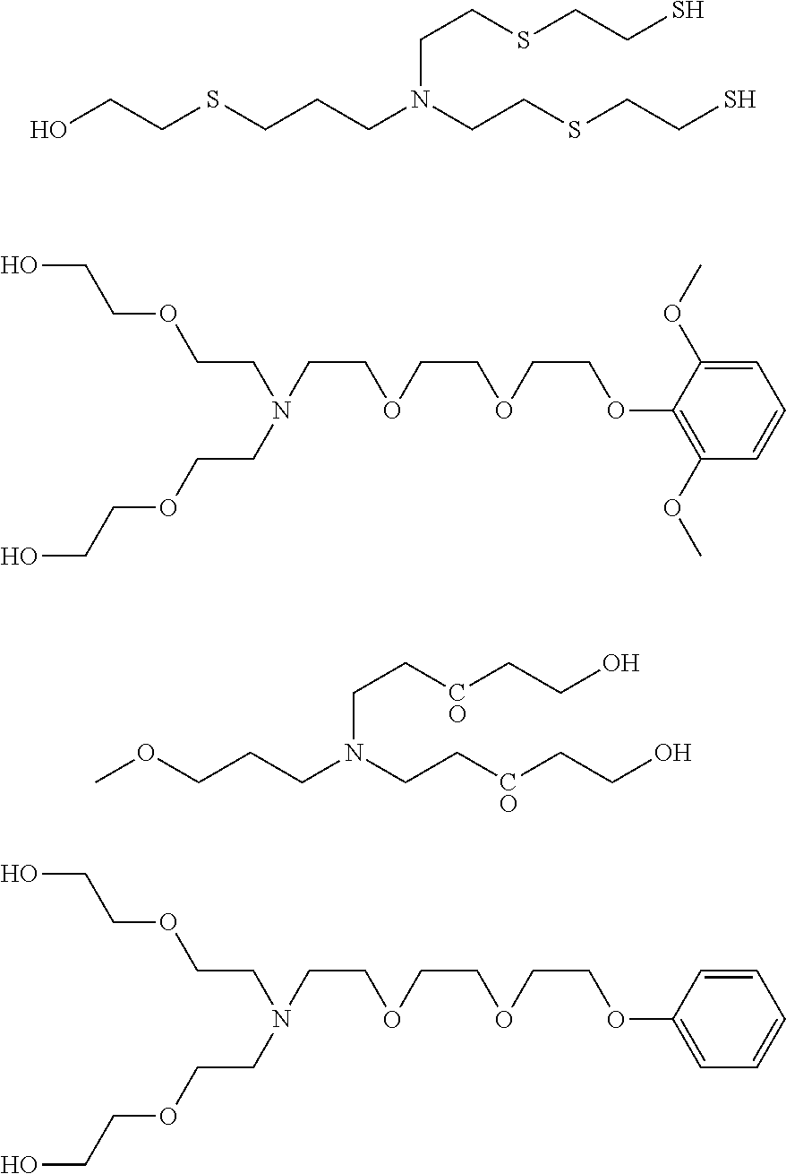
C(CN(CCOCCO)CCOCCOCCOC1=C(OC)C=CC=C1OC)OCCO.C(N(CC[CO]CCO)CCCOC)C[CO]CCO.C(CN(CCOCCO)CCOCCOCCOC1=CC=CC=C1)OCCO.C(N(CCSCCS)CCCSCCO)CSCCS
